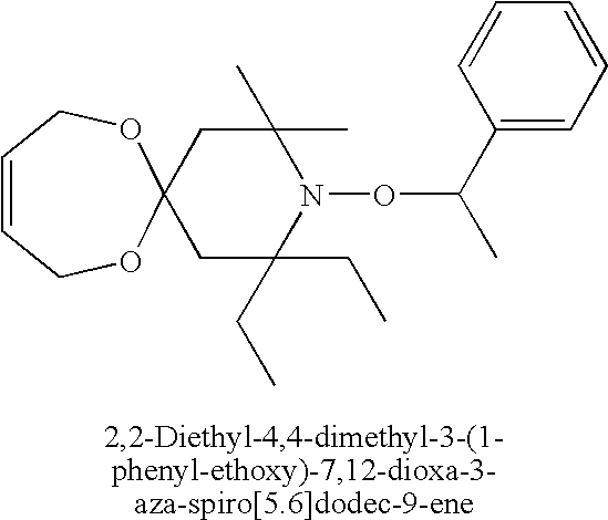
C12(CC(C)(C)N(OC(C)C3=CC=CC=C3)C(CC)(CC)C1)OCC=CCO2
